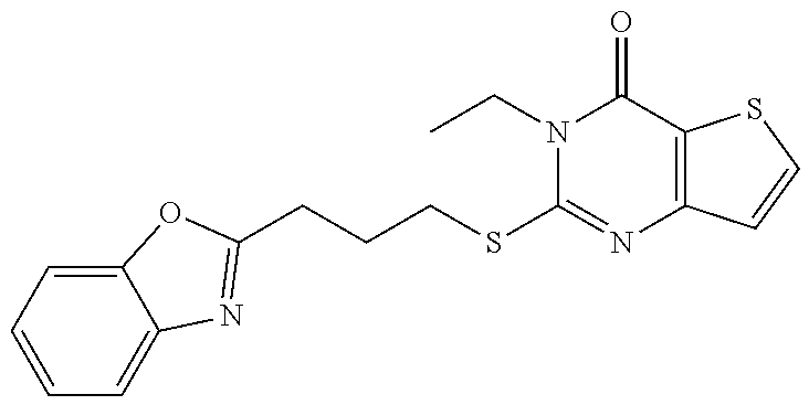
C1=CC=C2C(=C1)N=C(CCCSC1=NC3=C(C(=O)N1CC)SC=C3)O2
